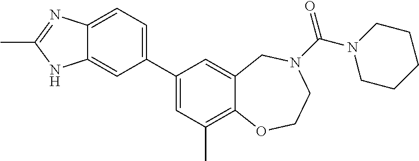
C12=CC=C(C3=CC(C)=C4C(=C3)CN(C(=O)N3CCCCC3)CCO4)C=C1NC(C)=N2
